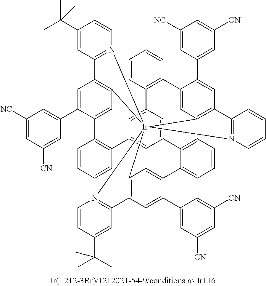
C1=CC2=C(C=C1)C1=CC3=C(C=C1C1=CC([CN])=CC([NC])=C1)C1=N(C=CC=C1)[Ir]3145C3=C(C=C(C6=CC([CN])=CC([CN])=C6)C(=C3)C3=CC=CC=C3C3=CC2=CC(=C3)C2=C(C=CC=C2)C2=CC1=C(C=C2C1=CC([NC])=CC([CN])=C1)C1=N4C=CC(C(C)(C)C)=C1)C1=N5C=CC(C(C)(C)C)=C1
